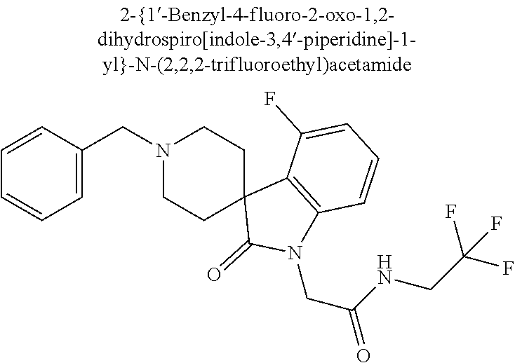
N1(CC2=CC=CC=C2)CCC2(CC1)C(=O)N(CC(NCC(F)(F)F)=O)C1=C2C(F)=CC=C1
